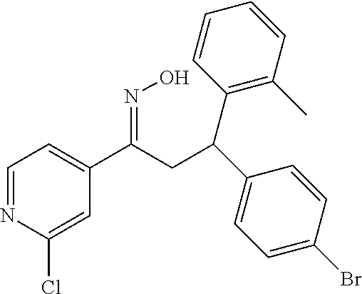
C1=NC(Cl)=CC(C(CC(C2=CC=C(Br)C=C2)C2=C(C)C=CC=C2)=NO)=C1
